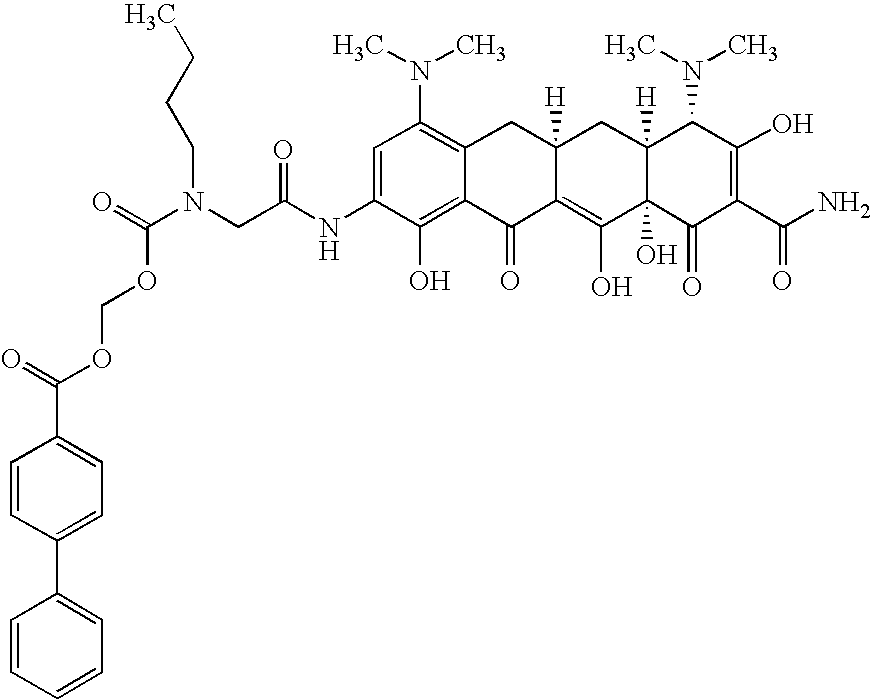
C(N(CC(NC1=CC(N(C)C)=C2C(=C1O)C(=O)C1=C(O)C3(O)C([H])(CC1([H])C2)C(N(C)C)C(O)=C(C(N)=O)C3=O)=O)C(=O)OCOC(=O)C1=CC=C(C2=CC=CC=C2)C=C1)CCC
